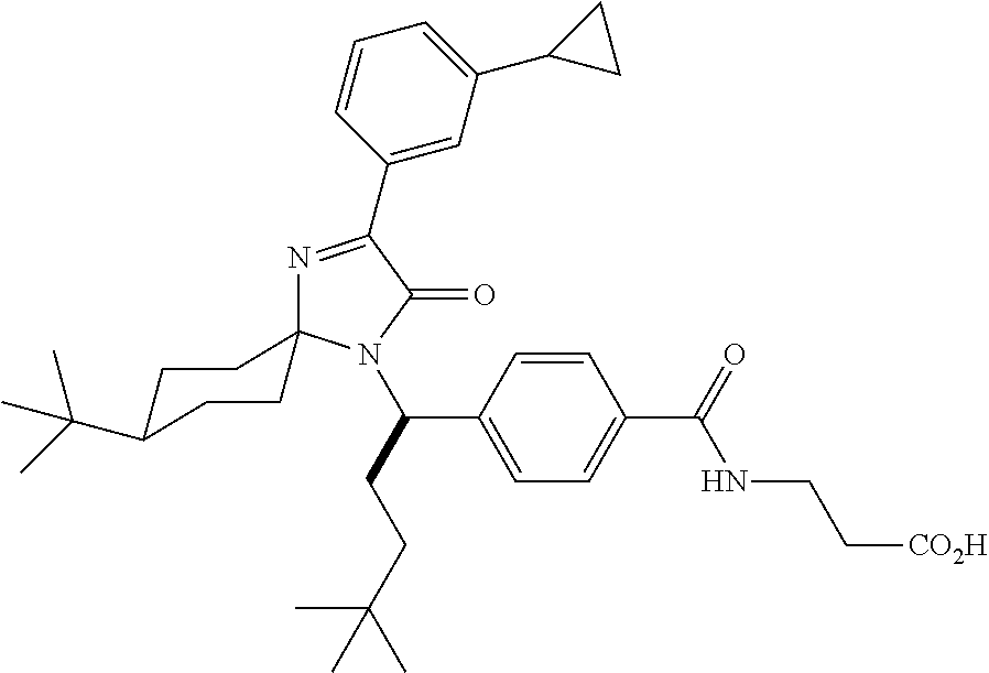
N1=C(C2=CC(C3CC3)=CC=C2)C(=O)N(C(CCC(C)(C)C)C2=CC=C(C(=O)NCC[CO2H])C=C2)C12CCC(C(C)(C)C)CC2
